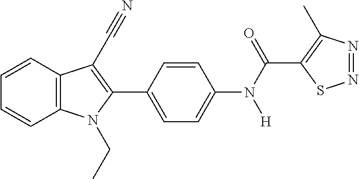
C1=CC2=C(C=C1)N(CC)C(C1=CC=C(N(C(=O)C3=C(C)N=NS3)[H])C=C1)=C2C#N
